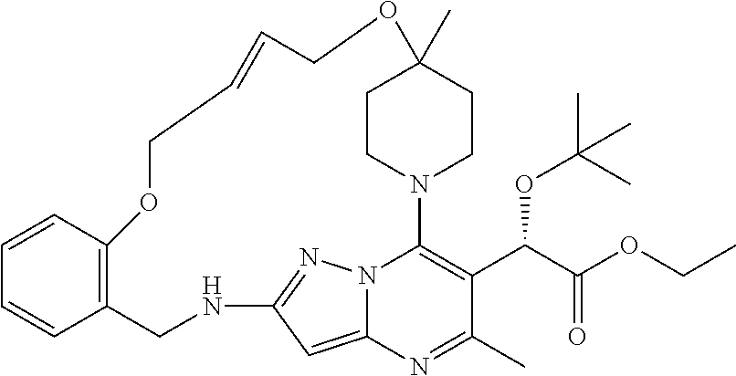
C1CN2CCC1(C)OCC=CCOC1=C(CNC3=NN4C2=C(C(C(=O)OCC)OC(C)(C)C)C(C)=NC4=C3)C=CC=C1
